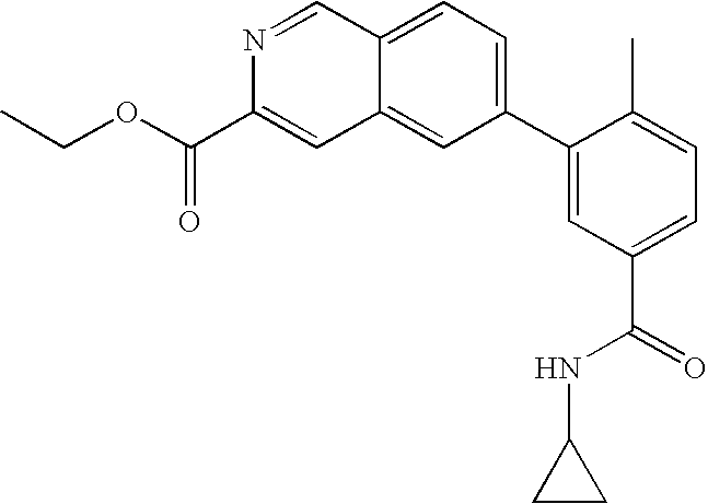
C12=CC=C(C3=CC(C(=O)NC4CC4)=CC=C3C)C=C1C=C(C(OCC)=O)N=C2
